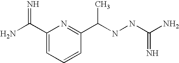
C1(C(N)=N)=CC=CC(C(NNC(N)=N)C)=N1
